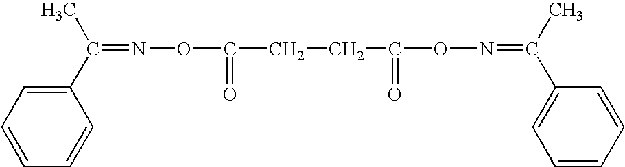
N(=C(C1=CC=CC=C1)C)OC(CCC(ON=C(C1=CC=CC=C1)C)=O)=O
